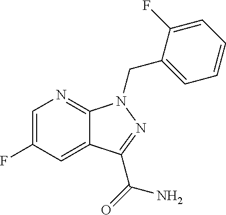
C1(CN2C3=NC=C(F)C=C3C(C(=O)N)=N2)=CC=CC=C1F
